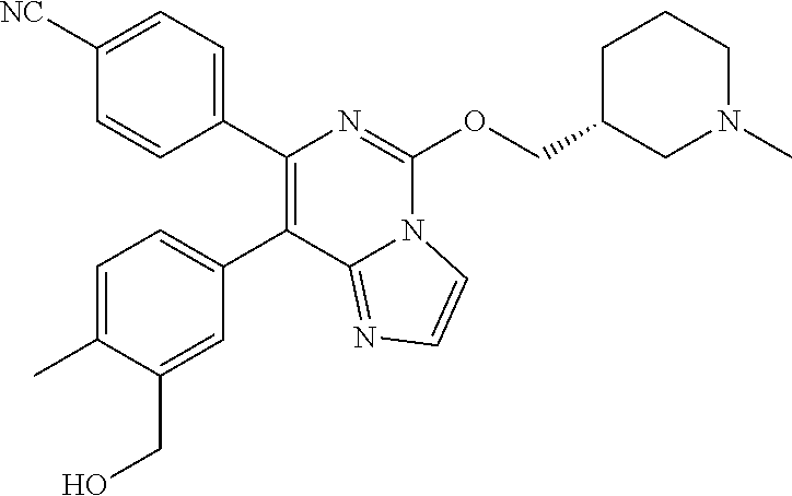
C1(C2=C(C3=CC=C(C)C(CO)=C3)C3=NC=CN3C(OCC3CN(C)CCC3)=N2)=CC=C([NC])C=C1
